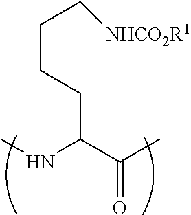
C(C(NC)C(=O)C)CCC[NHCO2R1]
